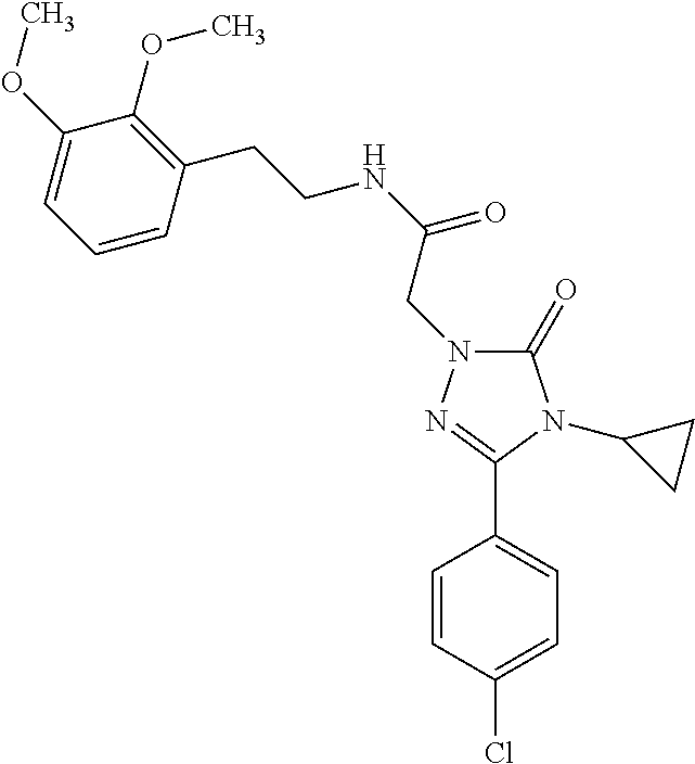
C(NC(=O)CN1C(=O)N(C2CC2)C(C2=CC=C(Cl)C=C2)=N1)CC1=C(OC)C(OC)=CC=C1
